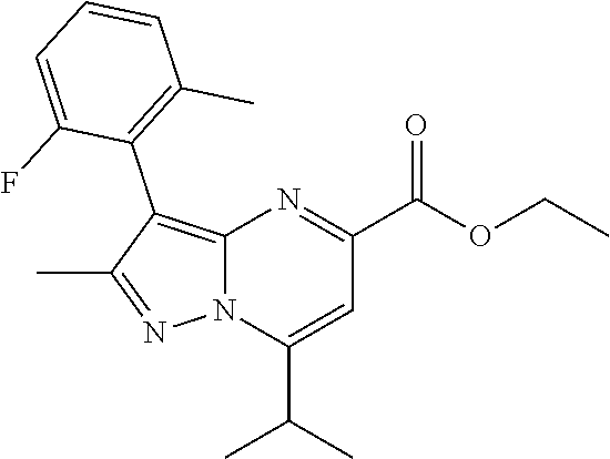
N12C(=C(C3=C(C)C=CC=C3F)C(C)=N1)N=C(C(OCC)=O)C=C2C(C)C
